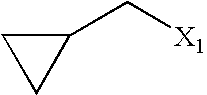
C1(C[X1])CC1
